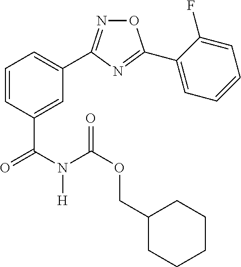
C1=C(C(N(C(OCC2CCCCC2)=O)[H])=O)C=CC=C1C1=NOC(C2=CC=CC=C2F)=N1
